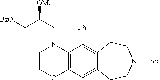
C1COC2=C(N1CC([OMe])C[OBz])C([cPr])=C1C(=C2)CCN([Boc])CC1
